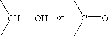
C(O)(C)C.C(=O)(C)C
